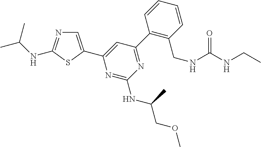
C1(C2=NC(NC(COC)C)=NC(C3=CN=C(NC(C)C)S3)=C2)=C(CNC(=O)NCC)C=CC=C1
